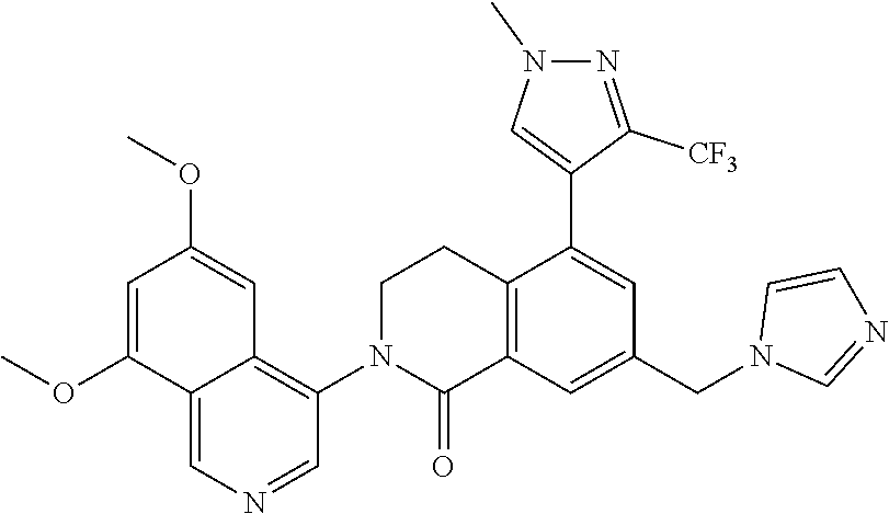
C12=C(C=C(CN3C=NC=C3)C=C1C1=CN(C)N=C1[CF3])C(=O)N(C1=C3C(=CN=C1)C(OC)=CC(OC)=C3)CC2
